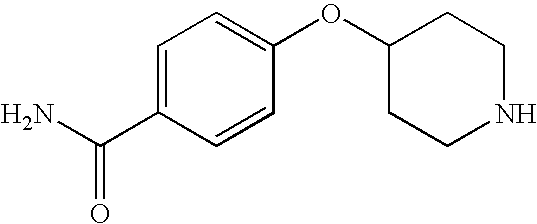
C1(OC2CCNCC2)=CC=C(C(N)=O)C=C1
